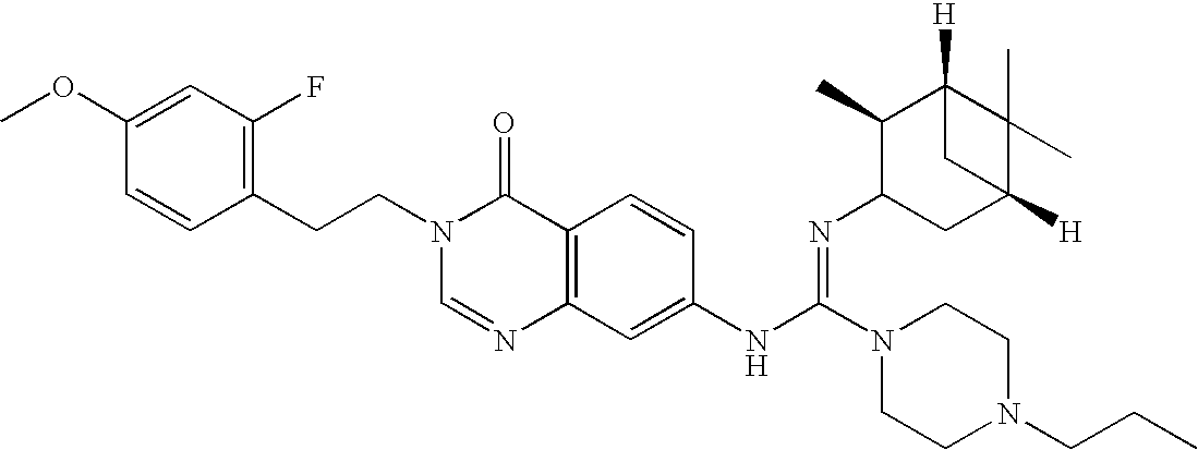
C1(CCN2C=NC3=C(C2=O)C=CC(NC(N2CCN(CCC)CC2)=NC2CC4([H])C(C)(C)C([H])(C2C)C4)=C3)=C(F)C=C(OC)C=C1
